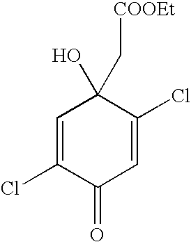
C1=C(Cl)C(=O)C=C(Cl)C1(O)C[COOEt]
